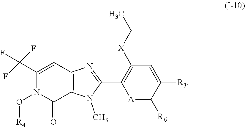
C1([R3])=CC([X]CC)=C(C2=NC3=C(C(=O)N(O[R4])C(C(F)(F)F)=C3)N2C)[A]=C1[R6]
